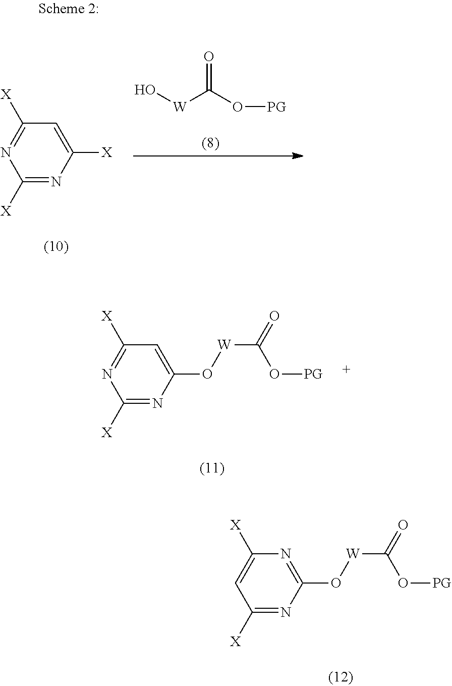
C1([X])=NC([X])=CC([X])=N1.O=C(O[PG])[W]O.C1([X])=NC(O[W]C(=O)O[PG])=CC([X])=N1.C1([X])=NC(O[W]C(=O)O[PG])=NC([X])=C1
